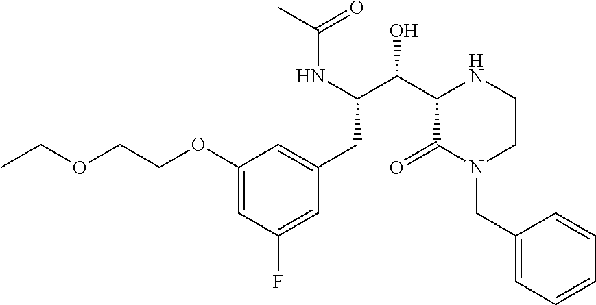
C1(OCCOCC)=CC(F)=CC(CC(C(C2C(=O)N(CC3=CC=CC=C3)CCN2)O)NC(C)=O)=C1
